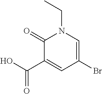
C1(=O)C(C(O)=O)=CC(Br)=CN1CC
